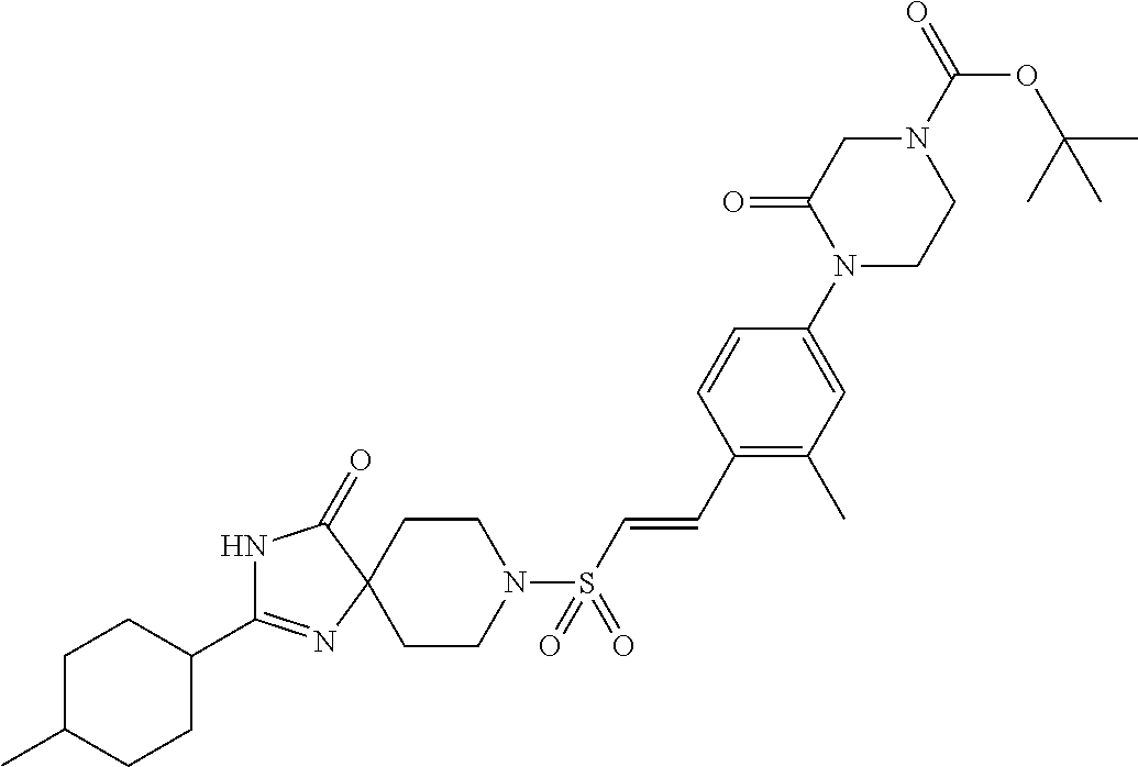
C1C(C)CCC(C2=NC3(C(=O)N2)CCN(S(C=CC2=C(C)C=C(N4CCN(C(=O)OC(C)(C)C)CC4=O)C=C2)(=O)=O)CC3)C1
